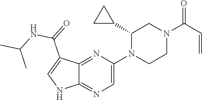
C12=NC(N3CCN(C(C=C)=O)CC3C3CC3)=CN=C1NC=C2C(=O)NC(C)C
